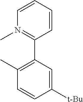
C1=CC=CC(C2=C(C)C=CC([t-Bu])=C2)=N1C
